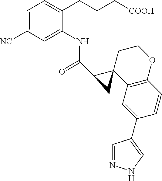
C1=C([NC])C=C(NC(=O)C2C3(C4=C(OCC3)C=CC(C3=CNN=C3)=C4)C2)C(CCC[COOH])=C1
